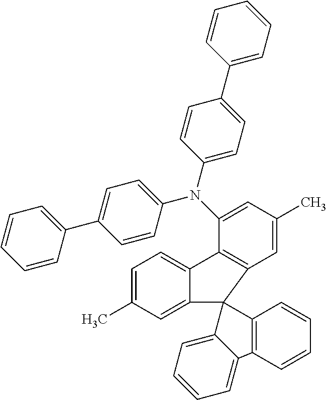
C1=CC=C(C2=CC=C(N(C3=CC(C)=CC4=C3C3=CC=C(C)C=C3C43C4=C(C=CC=C4)C4=CC=CC=C34)C3=CC=C(C4=CC=CC=C4)C=C3)C=C2)C=C1
